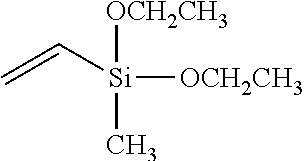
[OCH2CH3][Si]([OCH2CH3])(C)C=C
